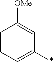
C1=CC=C(*)C=C1[OMe]
